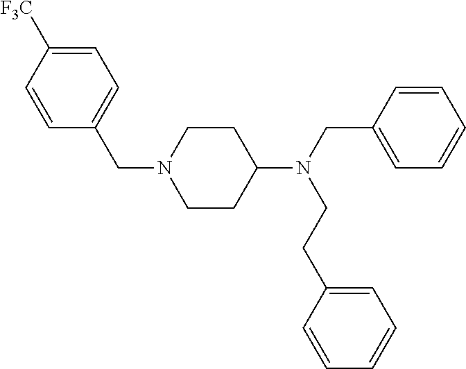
C1CC(N(CC2=CC=CC=C2)CCC2=CC=CC=C2)CCN1CC1=CC=C([F3C])C=C1
